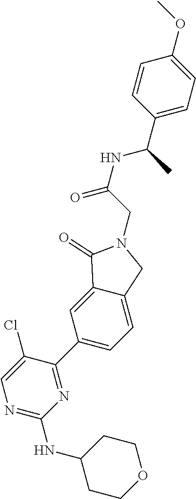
N(C1CCOCC1)C1=NC=C(Cl)C(C2=CC=C3C(=C2)C(=O)N(CC(NC(C2=CC=C(OC)C=C2)C)=O)C3)=N1
